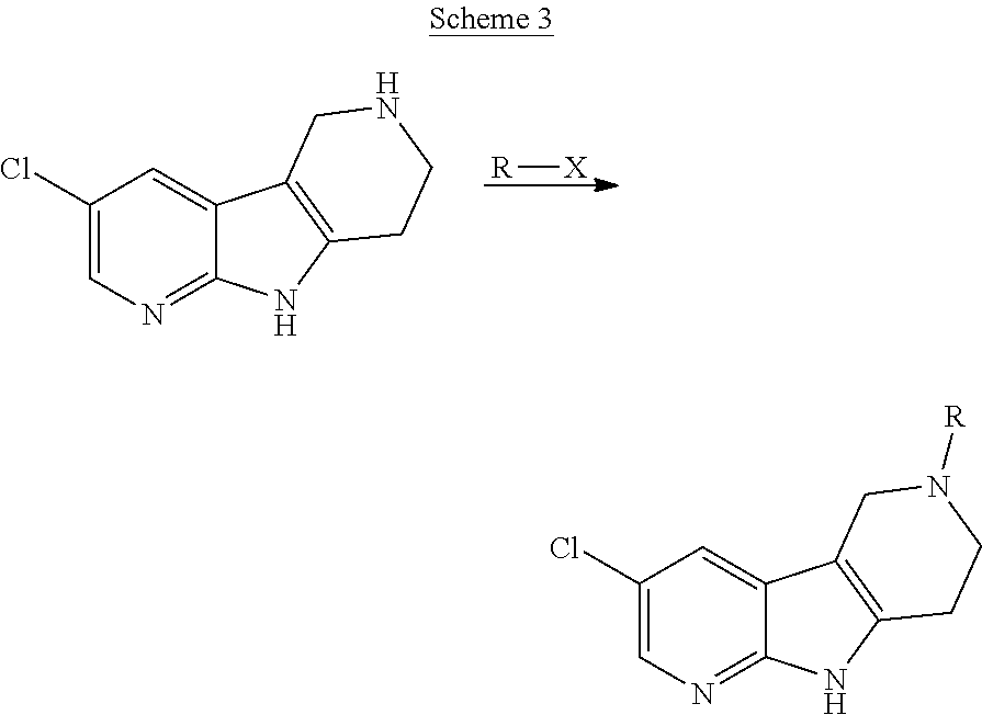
[R][X].C1(Cl)=CN=C2C(=C1)C1=C(N2)CCNC1.C1(Cl)=CN=C2C(=C1)C1=C(N2)CCN([R])C1
